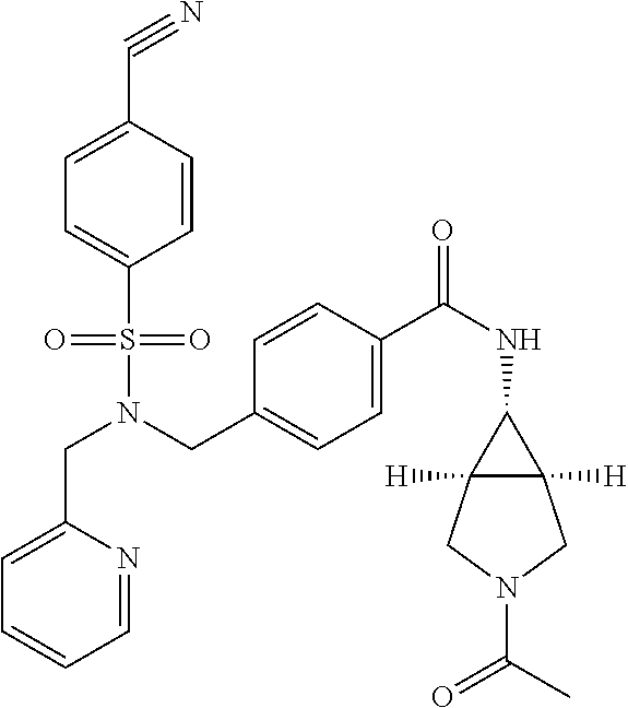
C(N(CC1=CC=C(C(NC2C3([H])C2([H])CN(C(C)=O)C3)=O)C=C1)S(=O)(=O)C1=CC=C(C#N)C=C1)C1=CC=CC=N1
